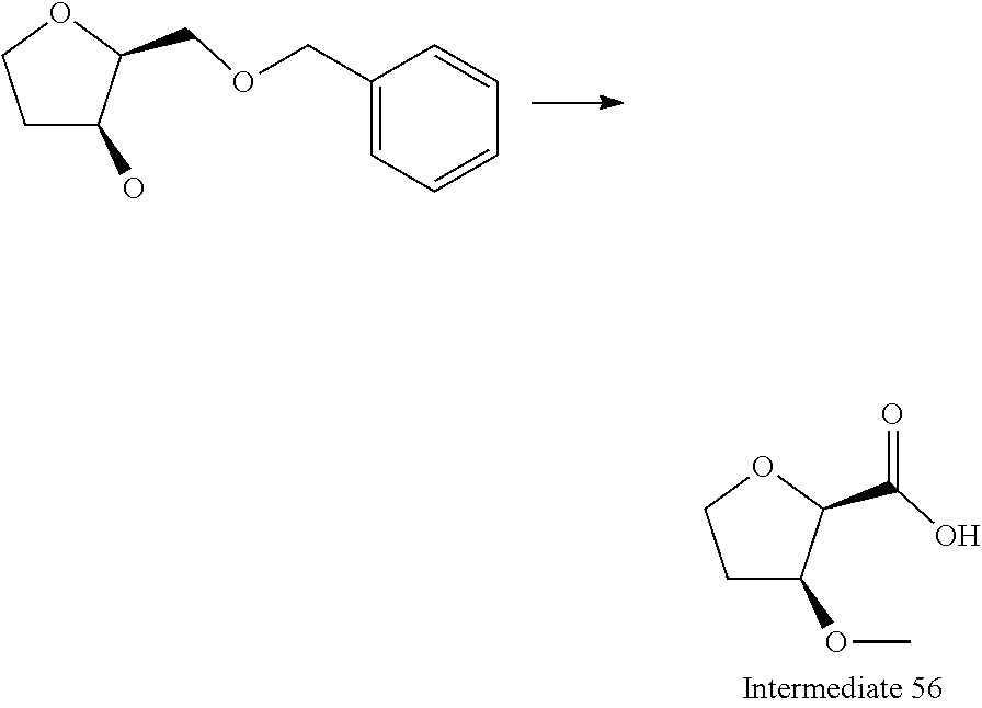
C1C(OC)C(C(O)=O)OC1.C1C(O)C(COCC2=CC=CC=C2)OC1
